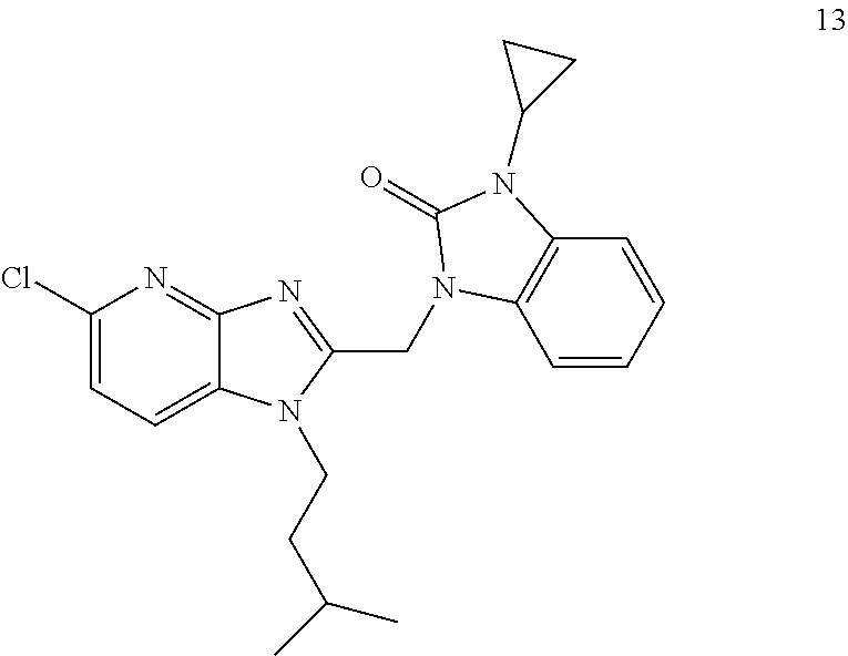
C1(Cl)=CC=C2C(=N1)N=C(CN1C3=C(C=CC=C3)N(C3CC3)C1=O)N2CCC(C)C
